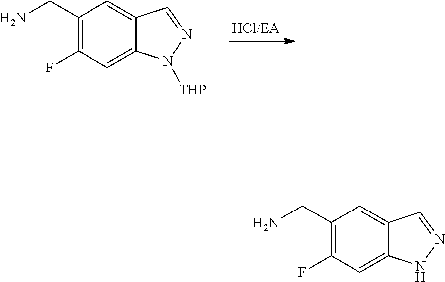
C1(CN)=C(F)C=C2C(=C1)C=NN2[THP].C1(CN)=C(F)C=C2C(=C1)C=NN2
